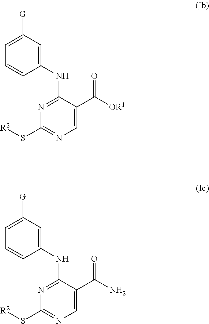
C1([G])=CC=CC(NC2=NC(S[R2])=NC=C2C([OR1])=O)=C1.C1([G])=CC=CC(NC2=NC(S[R2])=NC=C2C(N)=O)=C1
